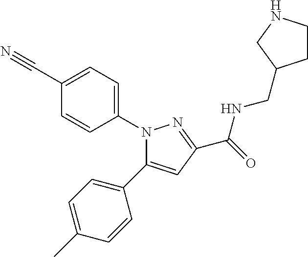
N1(C2=CC=C(C#N)C=C2)C(C2=CC=C(C)C=C2)=CC(C(=O)NCC2CCNC2)=N1
